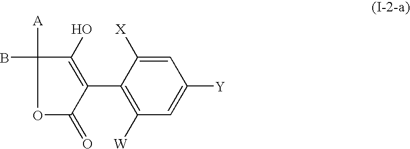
[A]C1(B)OC(=O)C(C2=C([W])C=C([Y])C=C2[X])=C1O
